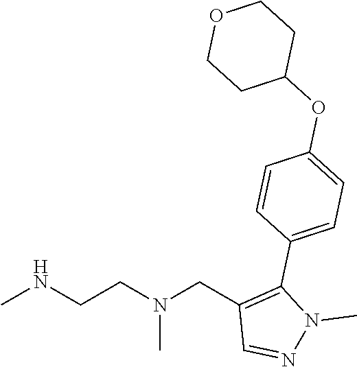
CNCCN(CC1=C(C2=CC=C(OC3CCOCC3)C=C2)N(C)N=C1)C
